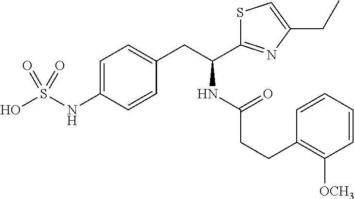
C1=C(NS(O)(=O)=O)C=CC(CC(C2=NC(CC)=CS2)NC(=O)CCC2=C([OCH3])C=CC=C2)=C1
